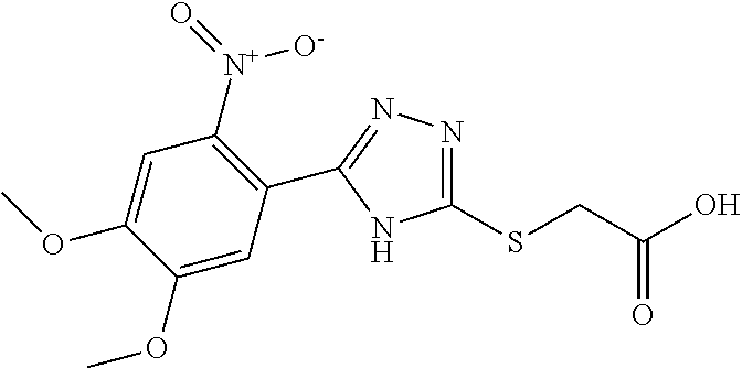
C1(SCC(O)=O)=NN=C(C2=C([N+]([O-])=O)C=C(OC)C(OC)=C2)N1
